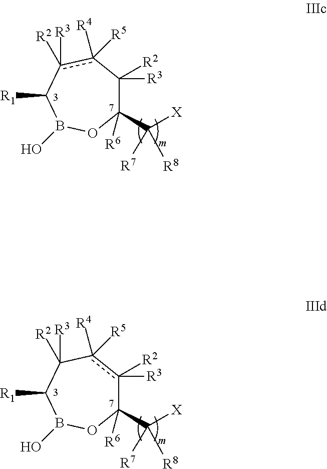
C1([R6])(C([X])([R7])[R8])C([R2])([R3])c([R5])([R4])c([R2])([R3])C([R1])B(O)O1.C1([R6])(C([X])([R7])[R8])c([R2])([R3])c([R5])([R4])C([R2])([R3])C([R1])B(O)O1
